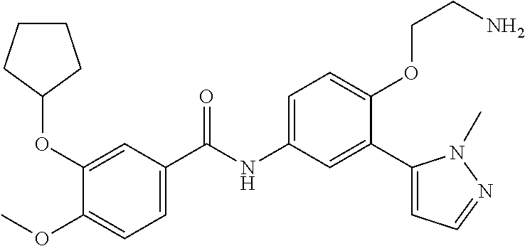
C1(OC2CCCC2)=CC(C(=O)NC2=CC=C(OCCN)C(C3=CC=NN3C)=C2)=CC=C1OC
